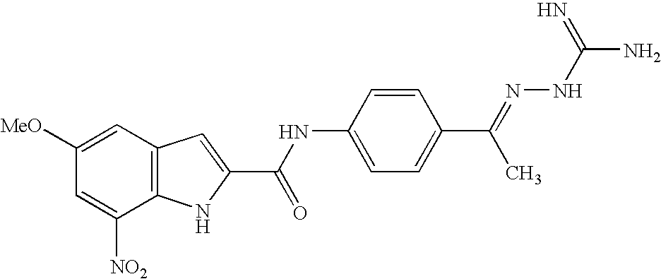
C12=C(C=C([MeO])C=C1[NO2])C=C(C(NC1=CC=C(C(=NNC(N)=N)C)C=C1)=O)N2
